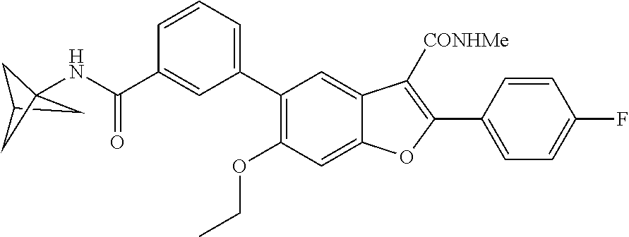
N(C(C1=CC(C2=C(OCC)C=C3C(=C2)C([CONHMe])=C(C2=CC=C(F)C=C2)O3)=CC=C1)=O)C12CC(C1)C2
